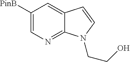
C1([PinB])=CN=C2C(=C1)C=CN2CCO
